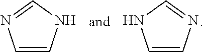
C1=CNC=N1.C1=CNC=N1
